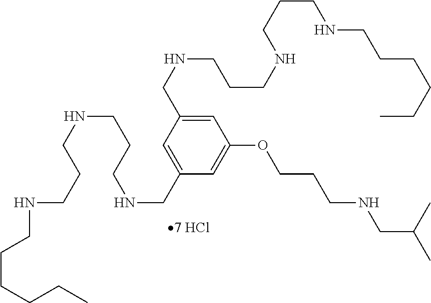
C1=C(CNCCCNCCCNCCCCCC)C=C(CNCCCNCCCNCCCCCC)C=C1OCCCNCC(C)C
